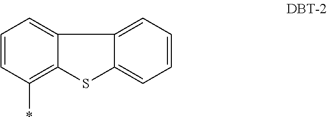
C1=CC(*)=C2C(=C1)C1=CC=CC=C1S2
